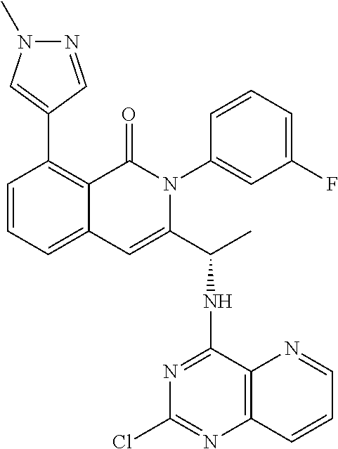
C12=CC=CC(C3=CN(C)N=C3)=C1C(=O)N(C1=CC(F)=CC=C1)C(C(NC1=NC(Cl)=NC3=C1N=CC=C3)C)=C2
